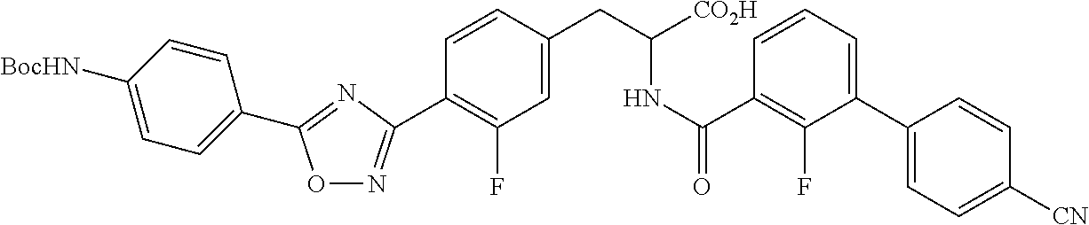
O1N=C(C2=C(F)C=C(CC(NC(C3=C(F)C(C4=CC=C([CN])C=C4)=CC=C3)=O)[CO2H])C=C2)N=C1C1=CC=C([BocHN])C=C1
